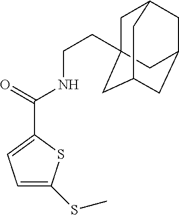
C1=C(SC)SC(C(NCCC23CC4CC(CC(C2)C4)C3)=O)=C1
